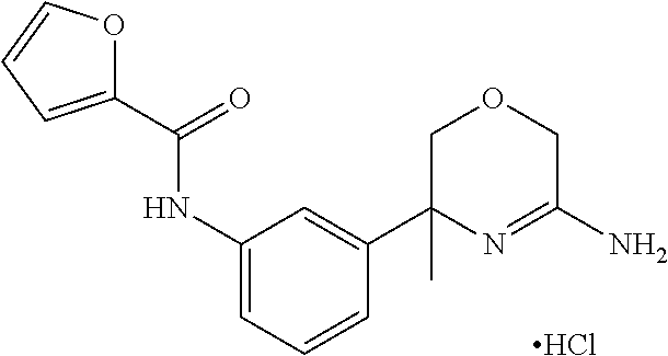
C1(NC(=O)C2=CC=CO2)=CC=CC(C2(C)N=C(N)COC2)=C1.Cl
